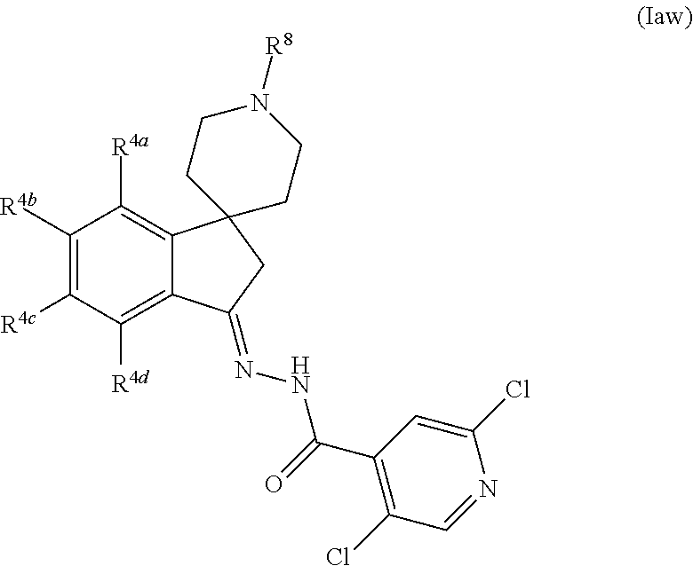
C1([R4b])=C([R4c])C([R4d])=C2C(=C1[R4a])C1(CC2=NNC(C2=C(Cl)C=NC(Cl)=C2)=O)CCN([R8])CC1
